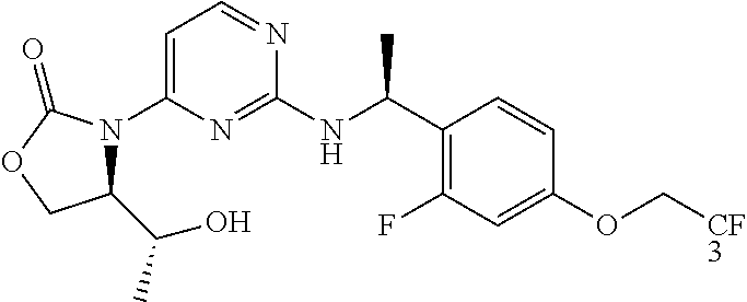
C1=C(N2C(C(C)O)COC2=O)N=C(NC(C2=C(F)C=C(OC[CF3])C=C2)C)N=C1
